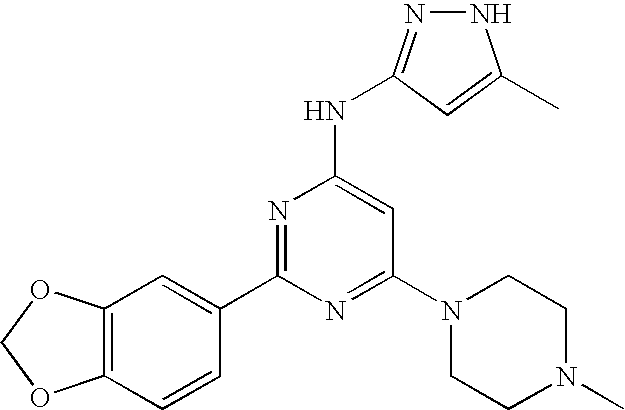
N1N=C(NC2=CC(N3CCN(C)CC3)=NC(C3=CC4=C(C=C3)OCO4)=N2)C=C1C
